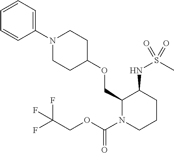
C1=CC=C(N2CCC(OCC3N(C(OCC(F)(F)F)=O)CCCC3NS(C)(=O)=O)CC2)C=C1
